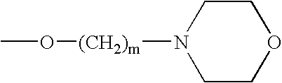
C1COCCN1[(CH2)m]OC
